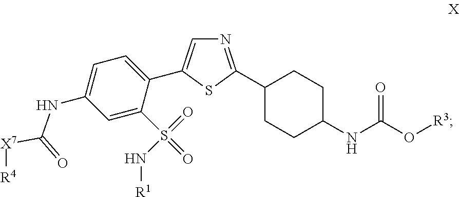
N1=C(C2CCC(NC(O[R3])=O)CC2)SC(C2=CC=C(NC([X7][R4])=O)C=C2S(=O)(=O)N[R1])=C1
